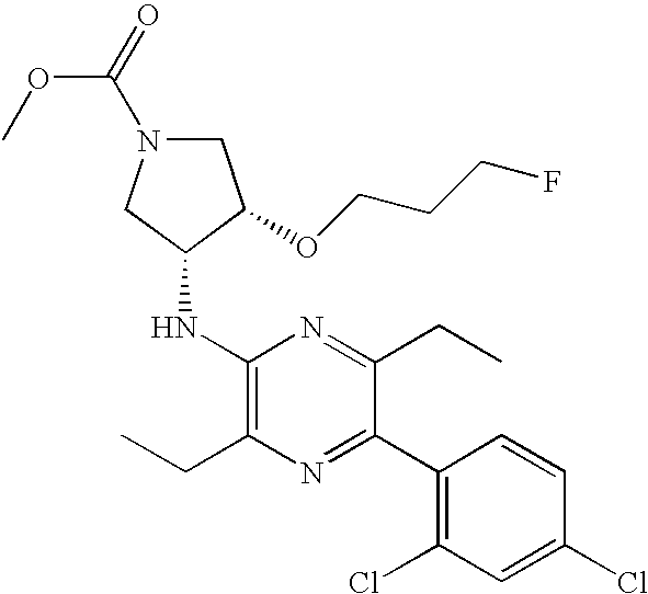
C1(NC2CN(C(=O)OC)CC2OCCCF)=C(CC)N=C(C2=C(Cl)C=C(Cl)C=C2)C(CC)=N1
